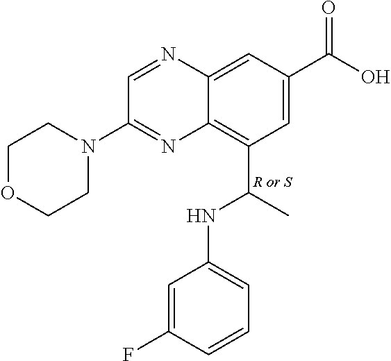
C(C1=C2C(=CC(C(O)=O)=C1)N=CC(N1CCOCC1)=N2)(NC1=CC=CC(F)=C1)C
